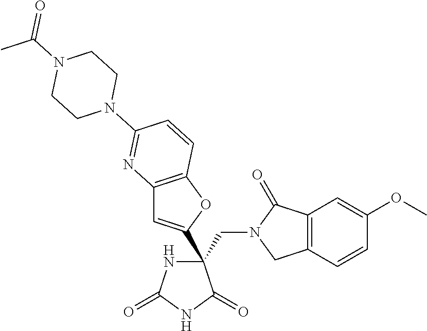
C(C1(C2=CC3=C(O2)C=CC(N2CCN(C(=O)C)CC2)=N3)NC(=O)NC1=O)N1CC2=C(C1=O)C=C(OC)C=C2
